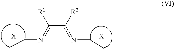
[X].N(CC)=C([R1])C([R2])=NCC.[X]
